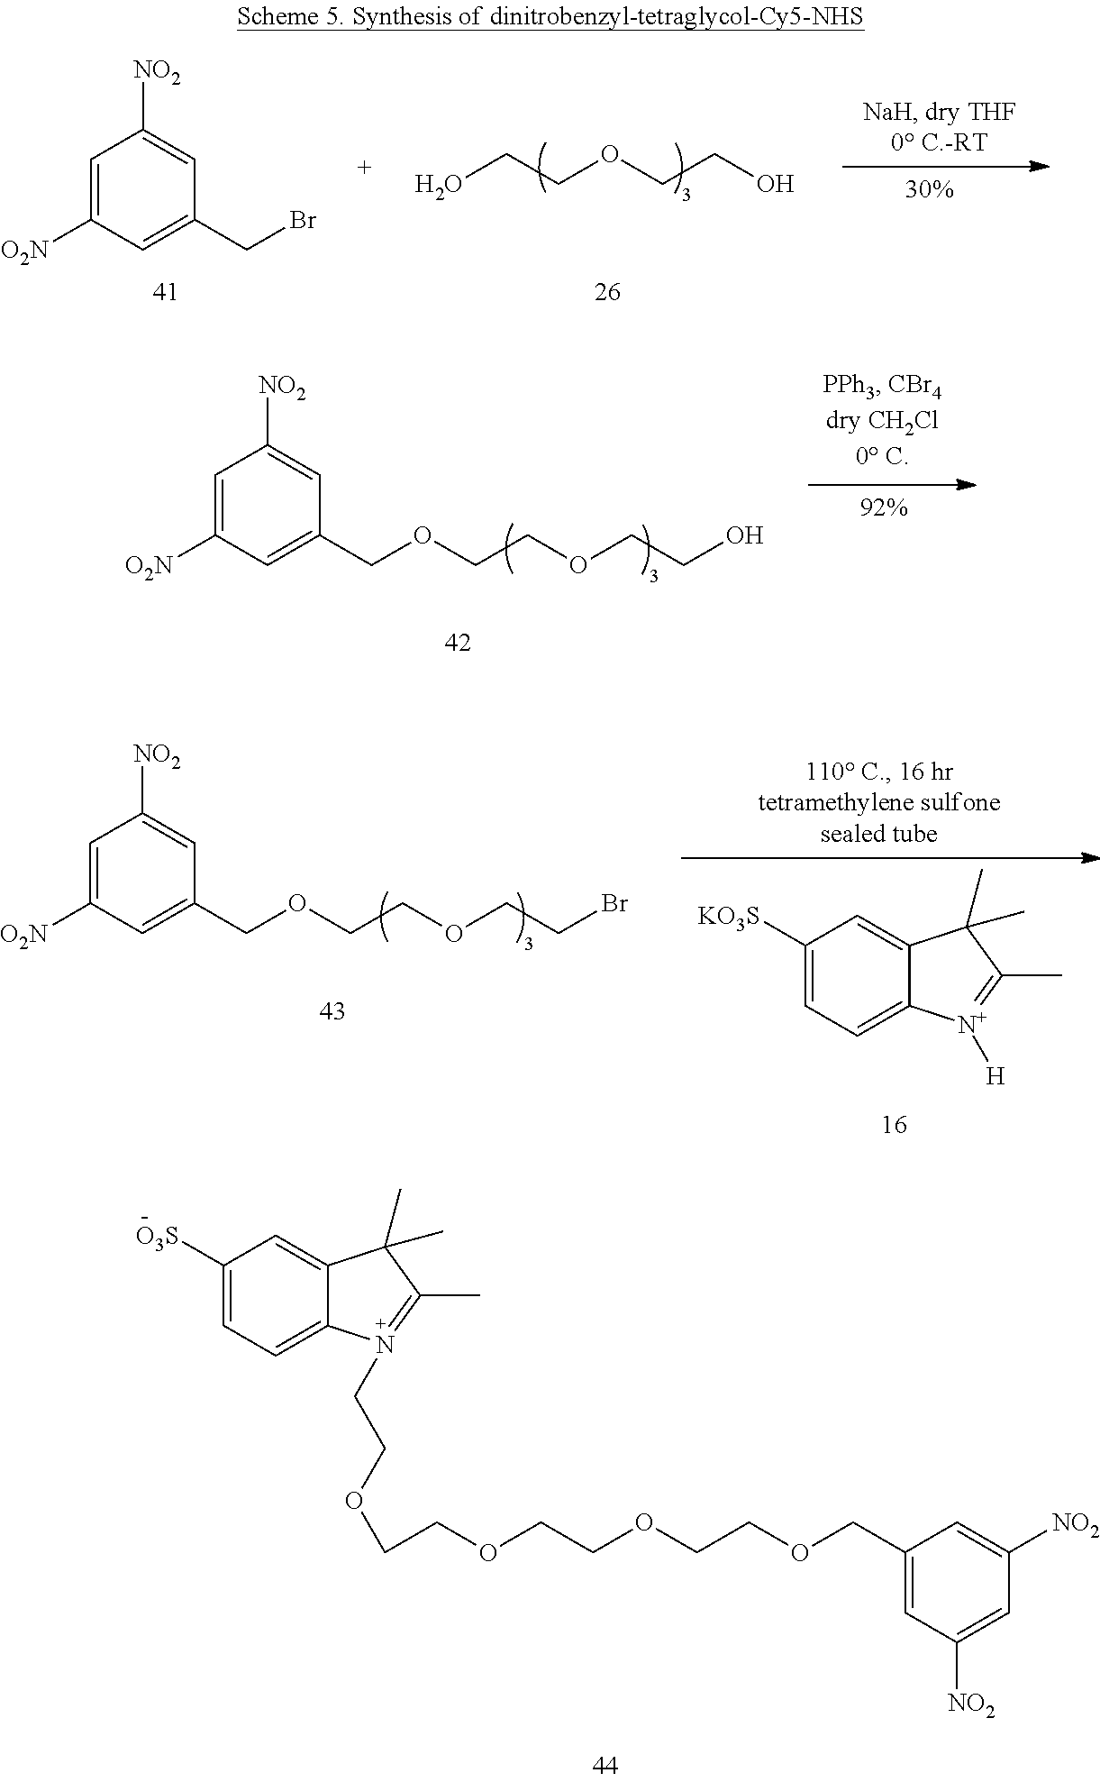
OCCOCCO.C1=C([O2N])C=C(CBr)C=C1[NO2].C1=C([O2N])C=C(COCCOCCO)C=C1[NO2].C1([KO3S])=CC=C2C(=C1)C(C)(C)C(C)=[N+]2[H].C1=C([O2N])C=C(COCCOCCBr)C=C1[NO2].C1([O3S])=CC=C2C(=C1)C(C)(C)C(C)=N2CCOCCOCCOCCOCC1=CC([NO2])=CC([NO2])=C1
